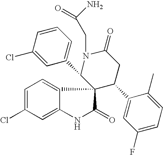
C1=C(Cl)C=C2C(=C1)C1(C(=O)N2)C(C2=CC=CC(Cl)=C2)N(CC(=O)N)C(=O)CC1C1=CC(F)=CC=C1C
